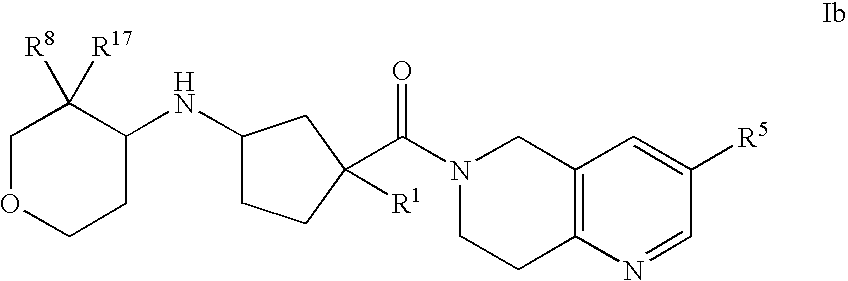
C1OCCC(NC2CCC(C(N3CCC4=C(C3)C=C([R5])C=N4)=O)([R1])C2)C1([R8])[R17]
